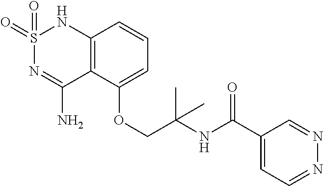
C12=C(C(OCC(NC(C3=CC=NN=C3)=O)(C)C)=CC=C1)C(N)=NS(=O)(=O)N2
